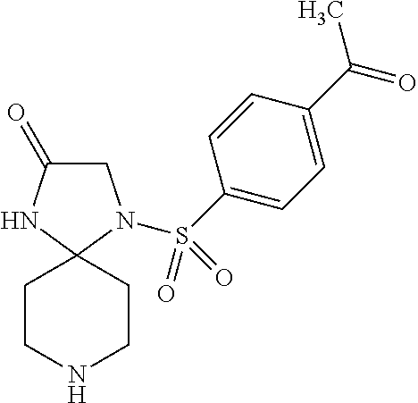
C1C(=O)NC2(N1S(C1=CC=C(C(=O)C)C=C1)(=O)=O)CCNCC2
